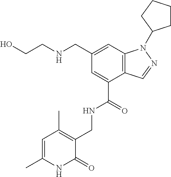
C1(CNCCO)=CC2=C(C(C(=O)NCC3=C(C)C=C(C)NC3=O)=C1)C=NN2C1CCCC1
